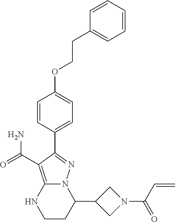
C(CC1=CC=CC=C1)OC1=CC=C(C2=NN3C(=C2C(=O)N)NCCC3C2CN(C(C=C)=O)C2)C=C1
